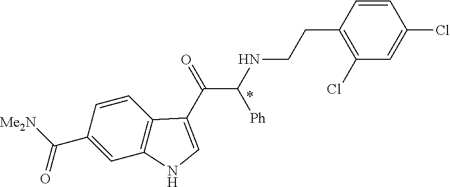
C1(C([Me2N])=O)=CC2=C(C=C1)C(C(=O)C(NCCC1=C(Cl)C=C(Cl)C=C1)[Ph])=CN2
